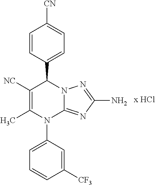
C1=CC(C2C([NC])=C(C)N(C3=CC=CC([CF3])=C3)C3=NC(N)=NN23)=CC=C1[CN]
